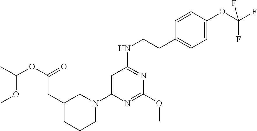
O(C(=O)CC1CCCN(C2=CC(NCCC3=CC=C(OC(F)(F)F)C=C3)=NC(OC)=N2)C1)C(C)OC
